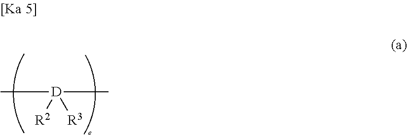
C[D](C)([R2])[R3]
